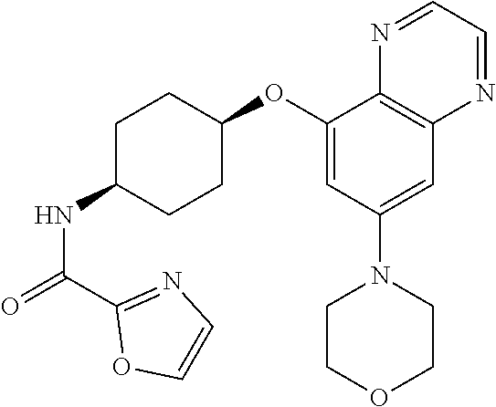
C1(OC2CCC(NC(=O)C3=NC=CO3)CC2)=CC(N2CCOCC2)=CC2=C1N=CC=N2
